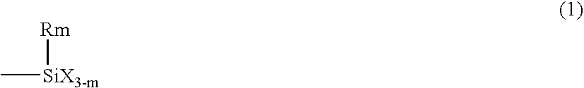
[Rm][SiX3-m]C
